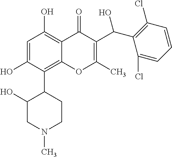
C1=C(O)C(C2C(O)CN(C)CC2)=C2C(=C1O)C(=O)C(C(C1=C(Cl)C=CC=C1Cl)O)=C(C)O2
